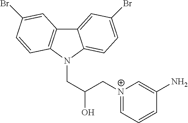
C12=CC(Br)=CC=C1N(CC(C[N+]1=CC=CC(N)=C1)O)C1=C2C=C(Br)C=C1
